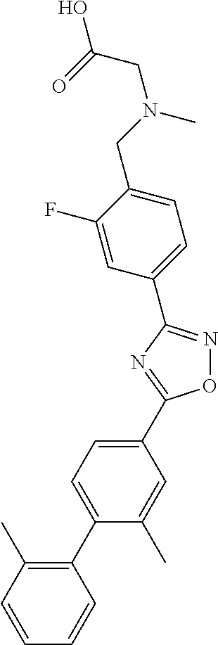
O1N=C(C2=CC=C(CN(CC(O)=O)C)C(F)=C2)N=C1C1=CC=C(C2=C(C)C=CC=C2)C(C)=C1
